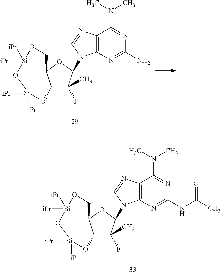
C12C(F)(C)C(N3C4=C(N=C3)C(N(C)C)=NC(N)=N4)OC1CO[Si]([iPr])([iPr])O[Si]([iPr])([iPr])O2.C12C(F)(C)C(N3C4=C(N=C3)C(N(C)C)=NC(NC(C)=O)=N4)OC1CO[Si]([iPr])([iPr])O[Si]([iPr])([iPr])O2
